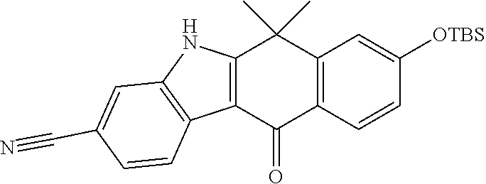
C12=C(C=CC([OTBS])=C1)C(=O)C1=C(C2(C)C)NC2=C1C=CC(C#N)=C2
